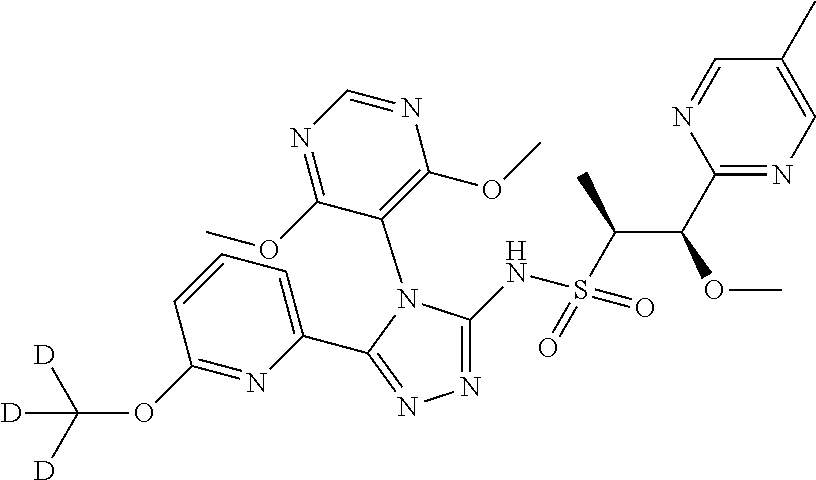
N1=C(NS(C(C(C2=NC=C(C)C=N2)OC)C)(=O)=O)N(C2=C(OC)N=CN=C2OC)C(C2=CC=CC(OC([D])([D])[D])=N2)=N1
